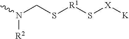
CN(CS[R1]S[X][K])[R2]
